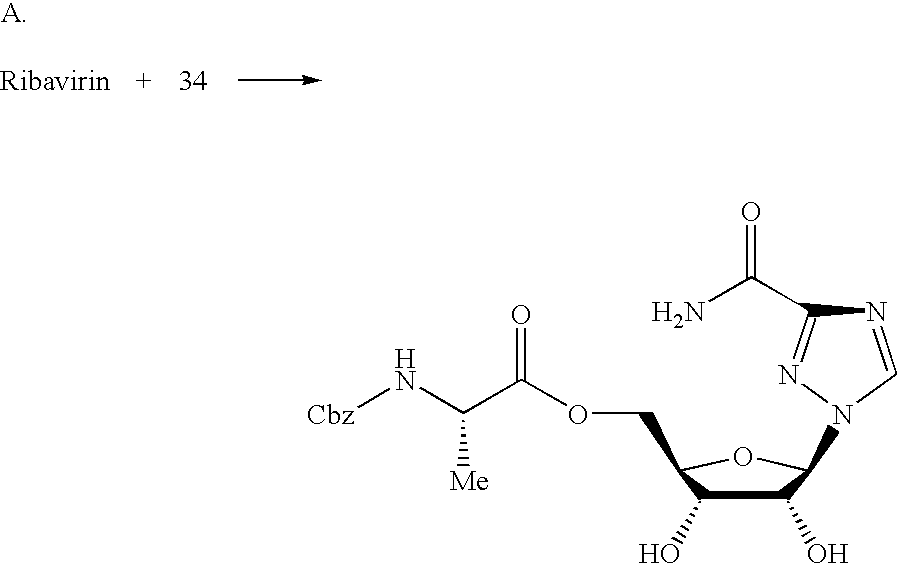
C1(O)C(O)C(COC(C(N[Cbz])[Me])=O)OC1N1N=C(C(N)=O)N=C1
